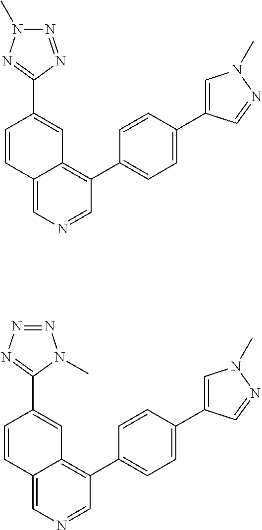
C1(C2=CC=C(C3=CN(C)N=C3)C=C2)=C2C(=CN=C1)C=CC(C1=NN(C)N=N1)=C2.C1(C2=CC=C(C3=CN(C)N=C3)C=C2)=C2C(=CN=C1)C=CC(C1=NN=NN1C)=C2
